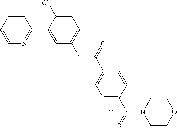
C1=CC=CN=C1C1=CC(NC(C2=CC=C(S(N3CCOCC3)(=O)=O)C=C2)=O)=CC=C1Cl
